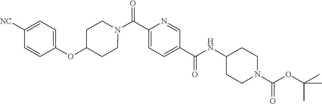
N(C(C1=CC=C(C(=O)N2CCC(OC3=CC=C([CN])C=C3)CC2)N=C1)=O)C1CCN(C(OC(C)(C)C)=O)CC1
